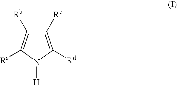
C1([Rc])=C([Rd])N([H])C([Ra])=C1[Rb]
